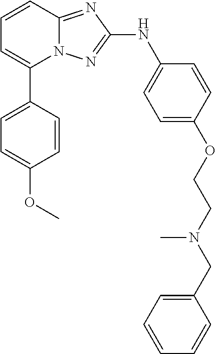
N12C(=NC(NC3=CC=C(OCCN(CC4=CC=CC=C4)C)C=C3)=N1)C=CC=C2C1=CC=C(OC)C=C1
